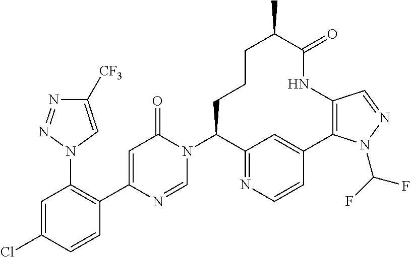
C1([CF3])=CN(C2=C(C3=CC(=O)N(C4C5=NC=CC(=C5)C5=C(C=NN5C(F)F)NC(=O)C(C)CCC4)C=N3)C=CC(Cl)=C2)N=N1
